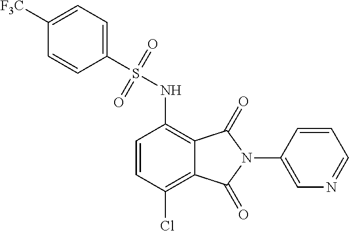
C1=CC(Cl)=C2C(=C1NS(=O)(=O)C1=CC=C([F3C])C=C1)C(=O)N(C1=CN=CC=C1)C2=O
